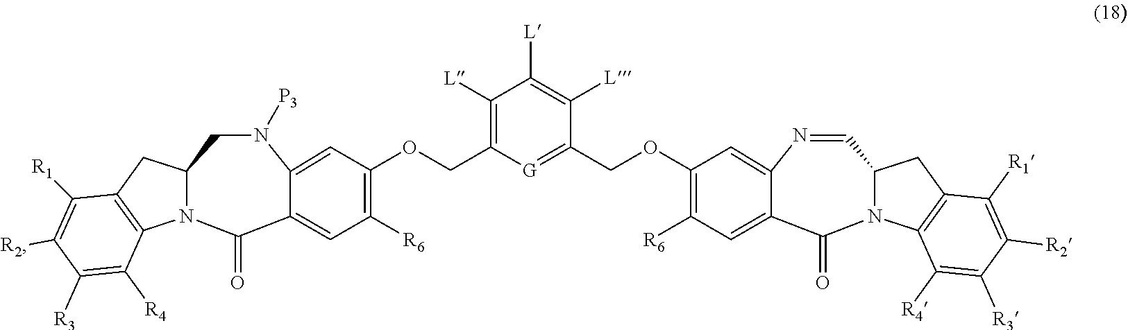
N1=CC2N(C(=O)C3=CC([R6])=C(OCC4=[G]C(COC5=C([R6])C=C6C(=O)N7C(CN([P3])C6=C5)CC5=C7C([R4])=C([R3])C([R2])=C5[R1])=C([L])C([L])=C4[L])C=C13)C1=C(C2)C([R1])=C([R2])C([R3])=C1[R4]
